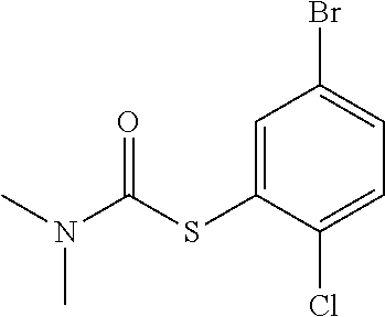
C1=C(SC(N(C)C)=O)C(Cl)=CC=C1Br
